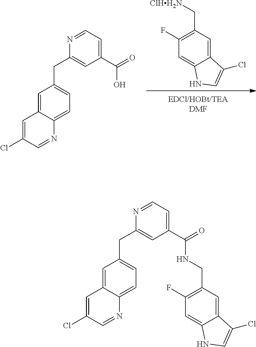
[ClHH2N]CC1=C(F)C=C2C(=C1)C(Cl)=CN2.C1(Cl)=CC2=CC(CC3=CC(C(=O)O)=CC=N3)=CC=C2N=C1.C1(Cl)=CC2=CC(CC3=CC(C(=O)NCC4=C(F)C=C5C(=C4)C(Cl)=CN5)=CC=N3)=CC=C2N=C1
